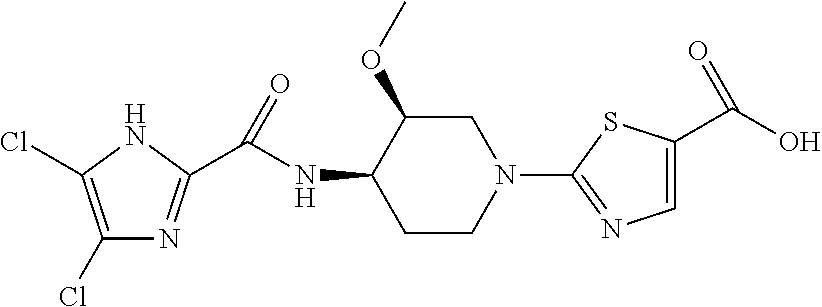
C1(Cl)=C(Cl)NC(C(NC2C(OC)CN(C3=NC=C(C(O)=O)S3)CC2)=O)=N1
